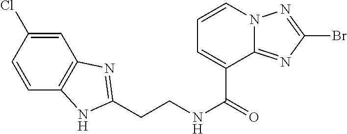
C1=C(Cl)C=CC2=C1N=C(CCNC(=O)C1=CC=CN3C1=NC(Br)=N3)N2
